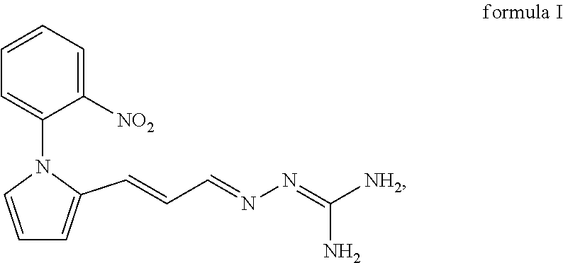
C1=C(N2C=CC=C2C=CC=NN=C(N)[NH2])C([NO2])=CC=C1
